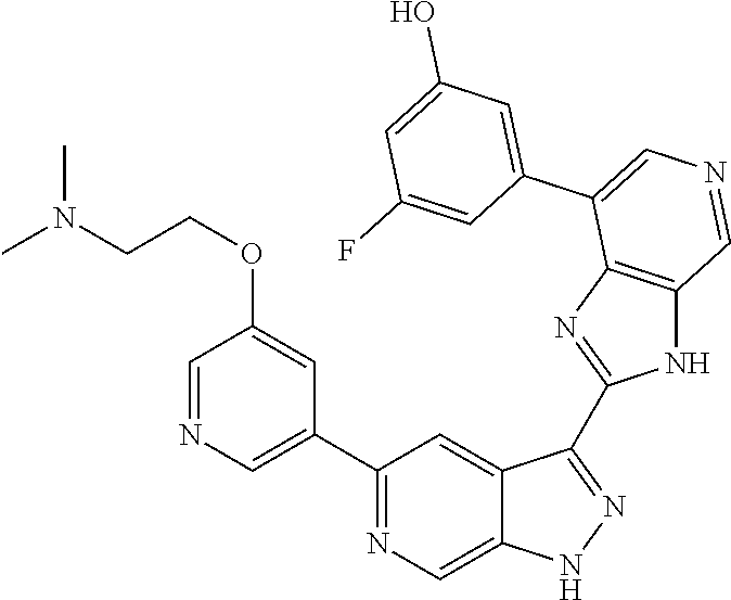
C1(C2=CN=CC(OCCN(C)C)=C2)=NC=C2C(=C1)C(C1=NC3=C(N1)C=NC=C3C1=CC(O)=CC(F)=C1)=NN2
